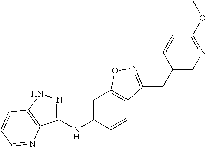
C1(NC2=CC3=C(C=C2)C(CC2=CN=C(OC)C=C2)=NO3)=NNC2=C1N=CC=C2
